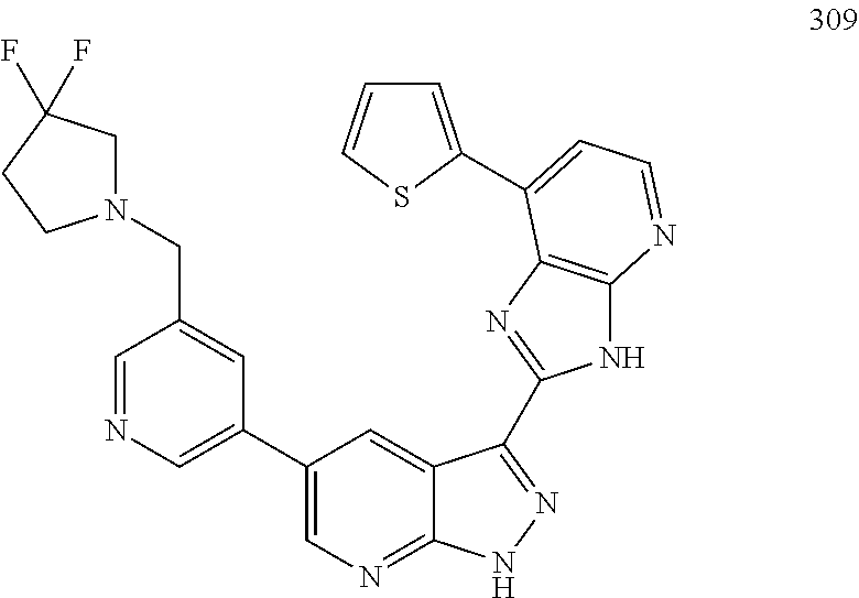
C1=NC=C(C2=CN=C3C(=C2)C(C2=NC4=C(N2)N=CC=C4C2=CC=CS2)=NN3)C=C1CN1CC(F)(F)CC1
